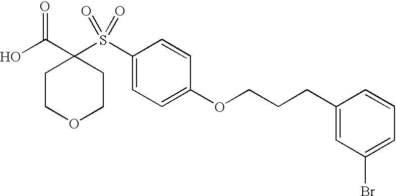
OC(C1(S(C2=CC=C(OCCCC3=CC(Br)=CC=C3)C=C2)(=O)=O)CCOCC1)=O
